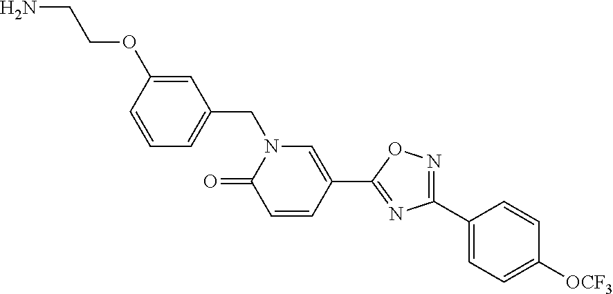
C1=CC=C(CN2C(=O)C=CC(C3=NC(C4=CC=C([OCF3])C=C4)=NO3)=C2)C=C1OCCN
